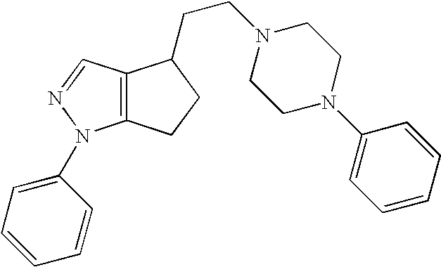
C12=C(N(C3=CC=CC=C3)N=C1)CCC2CCN1CCN(C2=CC=CC=C2)CC1
